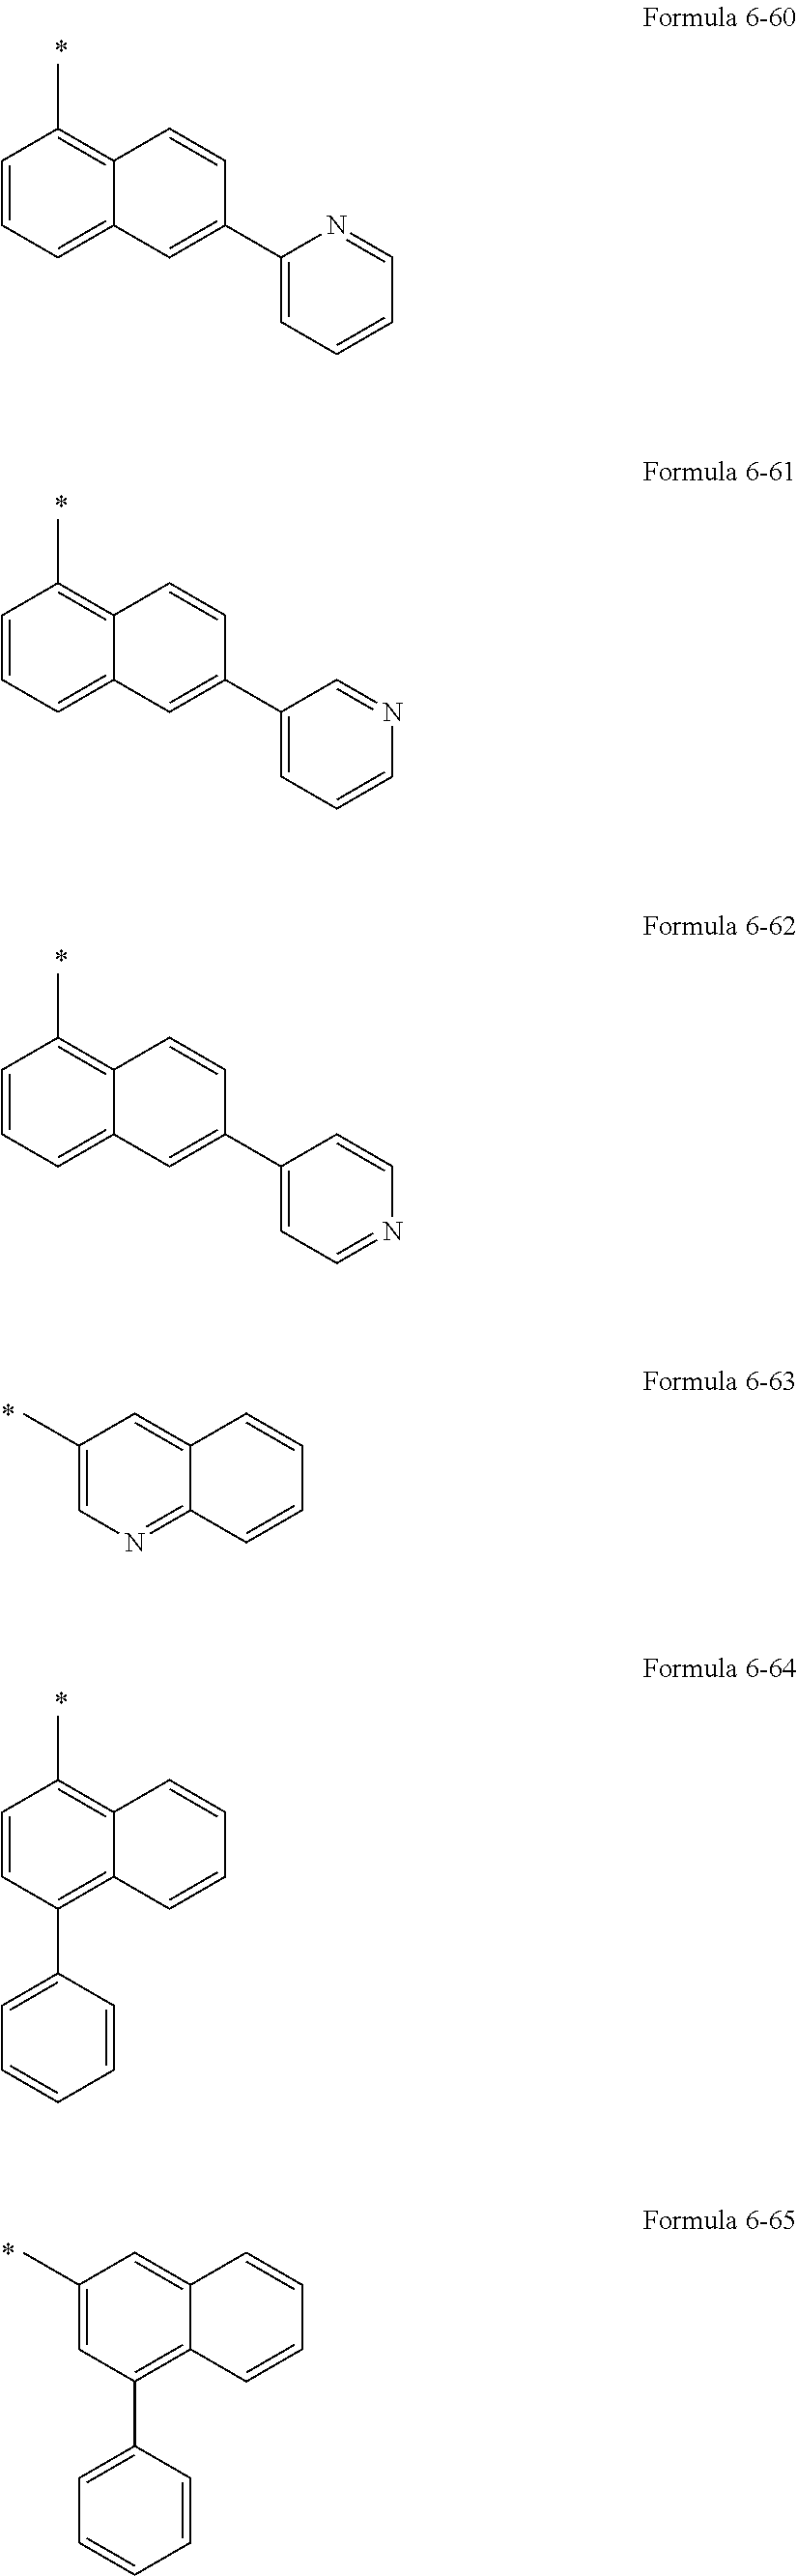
C1=CC=C2C(=C1C)C=CC(C1=CC=CC=N1)=C2.C1=CC=C2C(=C1C)C=CC(C1=CC=CN=C1)=C2.C1=CC=C2C(=C1C)C=CC(C1=CC=NC=C1)=C2.C1(C)=CN=C2C(=C1)C=CC=C2.C1=CC(C2=CC=CC=C2)=C2C(=C1C)C=CC=C2.C1(C)=CC(C2=CC=CC=C2)=C2C(=C1)C=CC=C2
